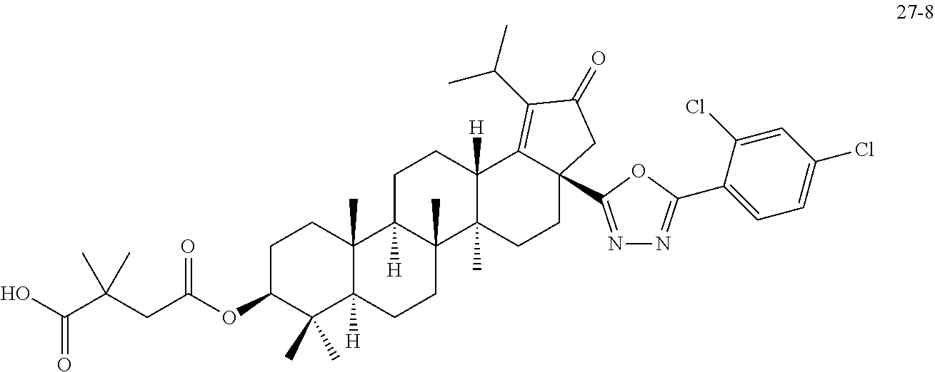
OC(C(CC(OC1C(C)(C)C2([H])C(C)(CC1)C1([H])C(C)(CC2)C2(C)C([H])(CC1)C1=C(C(C)C)C(=O)CC1(C1=NN=C(C3=CC=C(Cl)C=C3Cl)O1)CC2)=O)(C)C)=O
